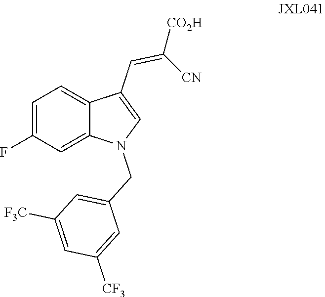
C1=C(F)C=C2C(=C1)C(C=C([CO2H])[CN])=CN2CC1=CC([F3C])=CC([CF3])=C1
